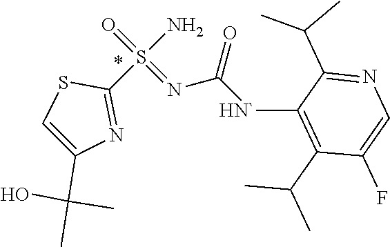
[HN`](C(N=S(=O)(N)C1=NC(C(C)(O)C)=CS1)=O)C1=C(C(C)C)C(F)=CN=C1C(C)C
